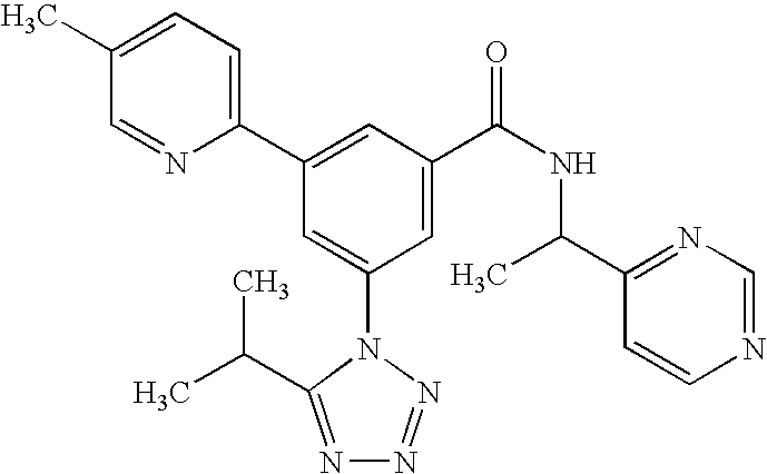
C1(C2=CC(C(NC(C3=NC=NC=C3)C)=O)=CC(N3C(C(C)C)=NN=N3)=C2)=CC=C(C)C=N1
